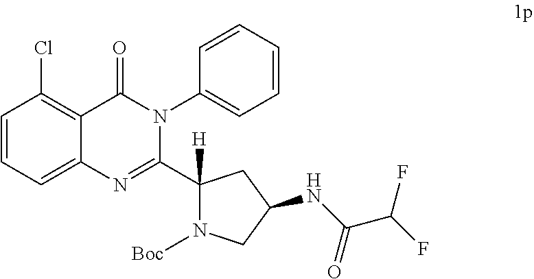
ClC1=C2C(=CC=C1)N=C(C1([H])N([Boc])CC(NC(C(F)F)=O)C1)N(C1=CC=CC=C1)C2=O
